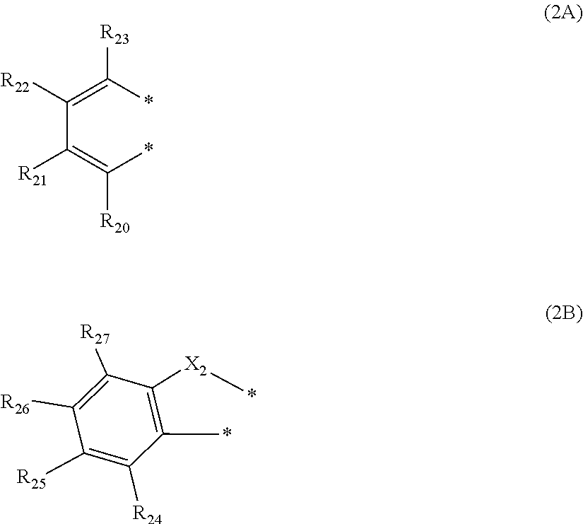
C(C(=C([R23])*)[R22])(=C(*)[R20])[R21].[X2](*)C1=C(*)C([R24])=C([R25])C([R26])=C1[R27]
